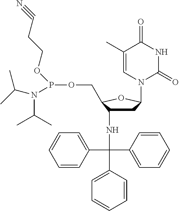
C1=CC(C(C2=CC=CC=C2)(C2=CC=CC=C2)NC2CC(N3C(=O)NC(=O)C(C)=C3)OC2COP(N(C(C)C)C(C)C)OCCC#N)=CC=C1
